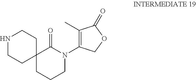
N1CCC2(CC1)CCCN(C1=C(C)C(=O)OC1)C2=O
